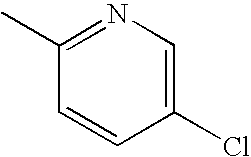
C1=CC(Cl)=CN=C1C
